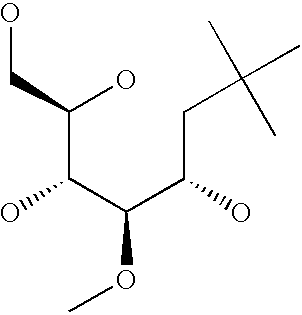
C(C(C(C(CC(C)(C)C)O)OC)O)(O)CO
